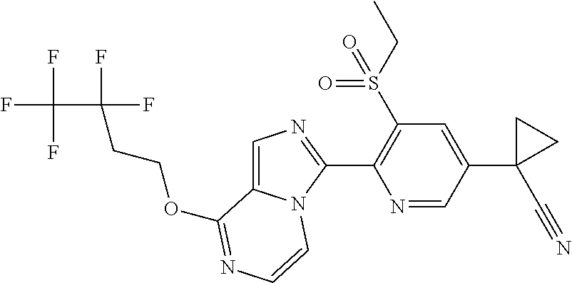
C1=C2N(C(C3=C(S(CC)(=O)=O)C=C(C4(C#N)CC4)C=N3)=N1)C=CN=C2OCCC(F)(F)C(F)(F)F
